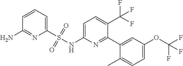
C1=C(NS(C2=CC=CC(N)=N2)(=O)=O)N=C(C2=CC(OC(F)(F)F)=CC=C2C)C(C(F)(F)F)=C1
